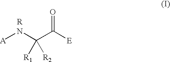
[A]NC(C([E])=O)([R1])[R2].[R]
